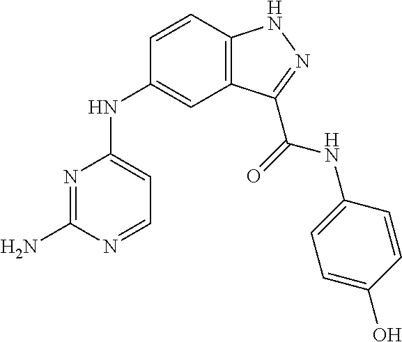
N1=C(N)N=CC=C1NC1=CC2=C(C=C1)NN=C2C(=O)NC1=CC=C(O)C=C1
